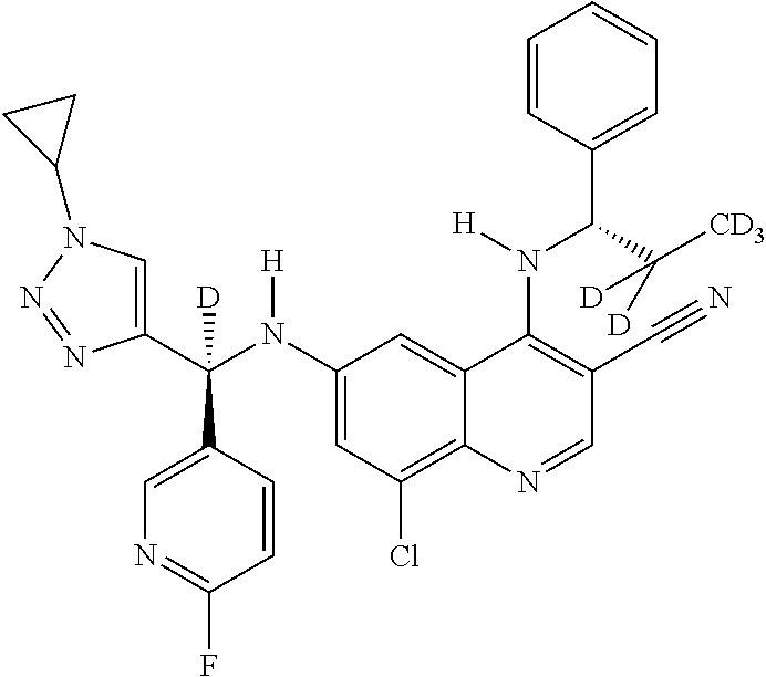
C1(N(C(C2=CN(C3CC3)N=N2)(C2=CN=C(F)C=C2)[D])[H])=CC(Cl)=C2C(=C1)C(N(C(C1=CC=CC=C1)C([CD3])([D])[D])[H])=C(C#N)C=N2
